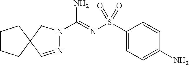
C1(S(N=C(N)N2N=CC3(C2)CCCC3)(=O)=O)=CC=C(N)C=C1
